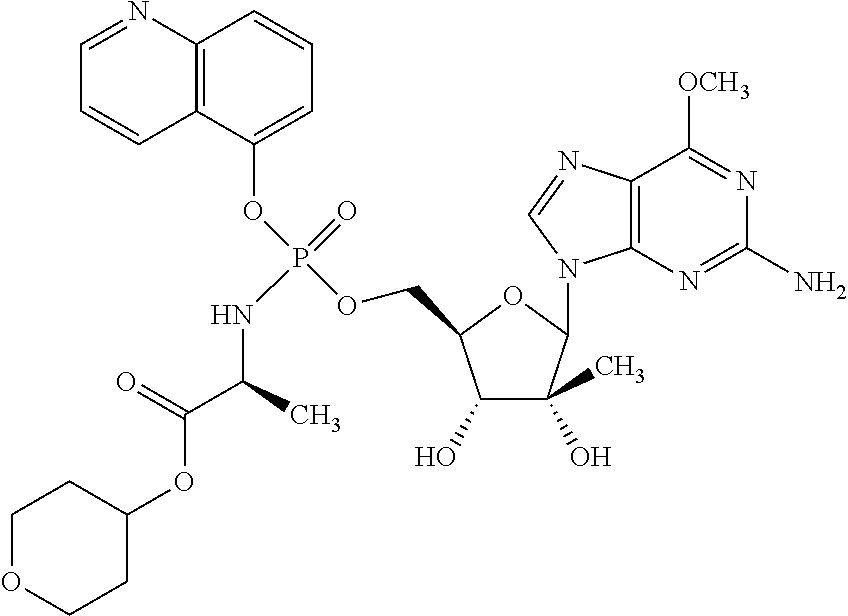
C1(OC(=O)C(NP(=O)(OC2=CC=CC3=C2C=CC=N3)OCC2C(O)C(O)(C)C(N3C4=C(N=C3)C([OCH3])=NC(N)=N4)O2)C)CCOCC1
